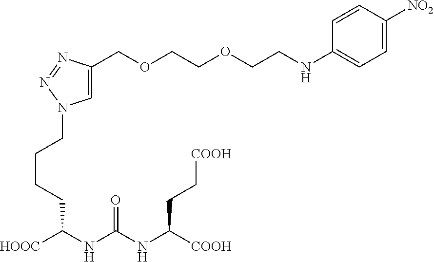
C1=C(COCCOCCNC2=CC=C([NO2])C=C2)N=NN1CCCCC(NC(NC([COOH])CC[COOH])=O)[HOOC]
